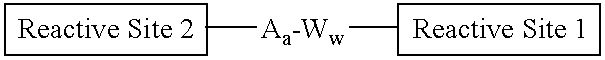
C[Aa-Ww]C
